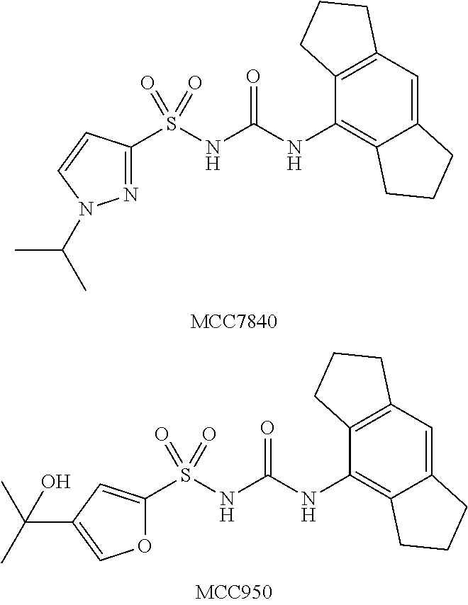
C12=CC3=C(C(NC(NS(=O)(=O)C4=NN(C(C)C)C=C4)=O)=C1CCC2)CCC3.C12=CC3=C(C(NC(NS(=O)(=O)C4=CC(C(C)(C)O)=CO4)=O)=C1CCC2)CCC3
